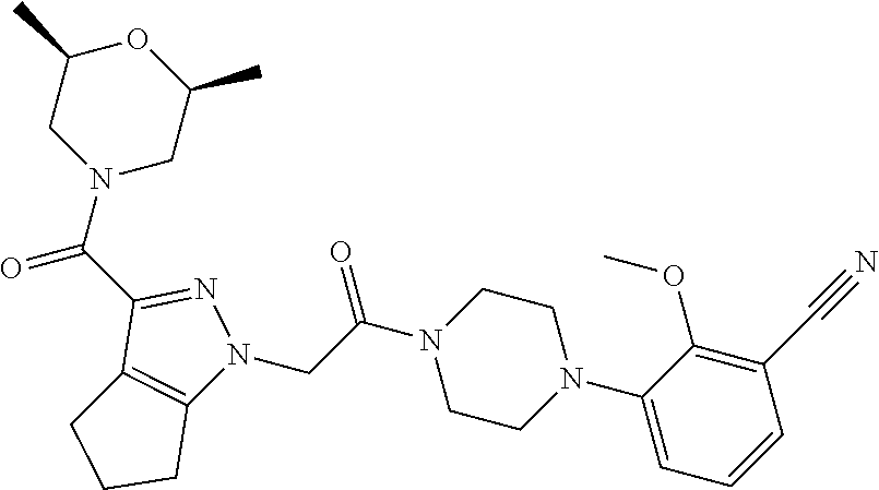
C1(C(N2CC(C)OC(C)C2)=O)=NN(CC(N2CCN(C3=CC=CC(C#N)=C3OC)CC2)=O)C2=C1CCC2
